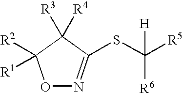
O1N=C(SC([H])([R6])[R5])C([R3])([R4])C1([R2])[R1]
